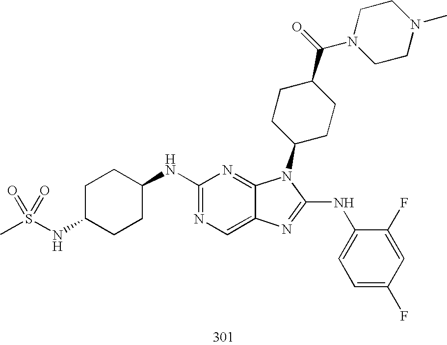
C1(NC2CCC(NS(C)(=O)=O)CC2)=NC=C2C(=N1)N(C1CCC(C(N3CCN(C)CC3)=O)CC1)C(NC1=CC=C(F)C=C1F)=N2
